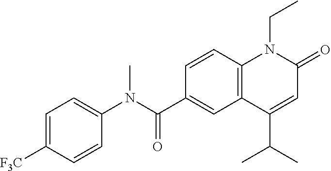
C1(N(C(C2=CC3=C(C=C2)N(CC)C(=O)C=C3C(C)C)=O)C)=CC=C([F3C])C=C1
